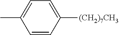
C1=CC([(CH2)7CH3])=CC=C1C
